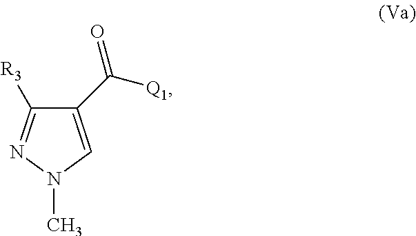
C1(C([Q1])=O)=CN(C)N=C1[R3]
